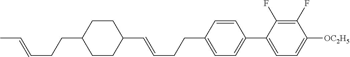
C1CC(CCC=CC)CCC1C=CCCC1=CC=C(C2=CC=C([OC2H5])C(F)=C2F)C=C1
